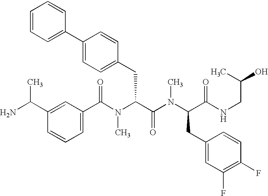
C1(C(N(C(C(N(C(C(NCC(O)C)=O)CC2=CC(F)=C(F)C=C2)C)=O)CC2=CC=C(C3=CC=CC=C3)C=C2)C)=O)=CC=CC(C(N)C)=C1
